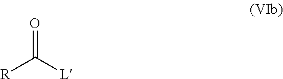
O=C([L])[R]
